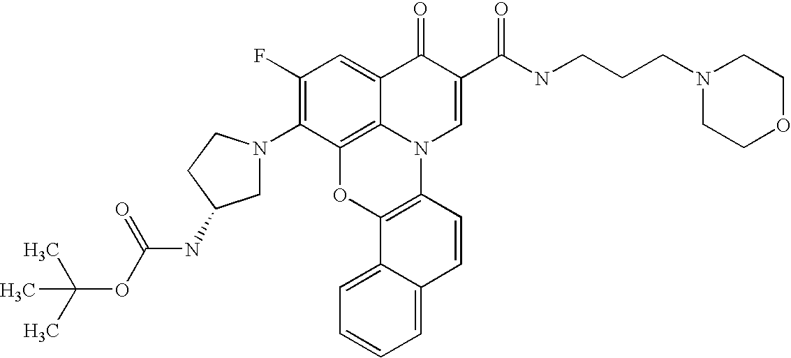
C1(F)=C(N2CC(NC(=O)OC(C)(C)C)CC2)C2=C3C(=C1)C(=O)C(C(NCCCN1CCOCC1)=O)=CN3C1=C(O2)C2=CC=CC=C2C=C1
